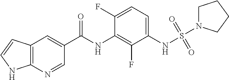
C12=C(N=CC(C(NC3=C(F)C(NS(=O)(=O)N4CCCC4)=CC=C3F)=O)=C1)NC=C2
